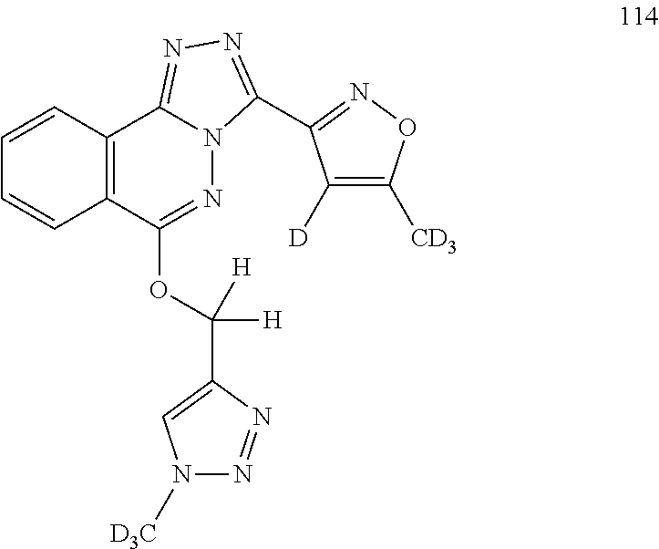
C12=C(C=CC=C1)C1=NN=C(C3=NOC([CD3])=C3[D])N1N=C2OC(C1=CN([D3C])N=N1)([H])[H]
